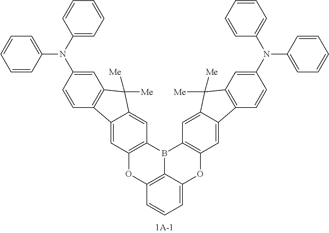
C1=CC(N(C2=CC=CC=C2)C2=CC3=C(C=C2)C2=CC4=C(C=C2C3([Me])[Me])B2C3=C(O4)C=CC=C3OC3=C2C=C2C(=C3)C3=C(C=C(N(C4=CC=CC=C4)C4=CC=CC=C4)C=C3)C2([Me])[Me])=CC=C1
